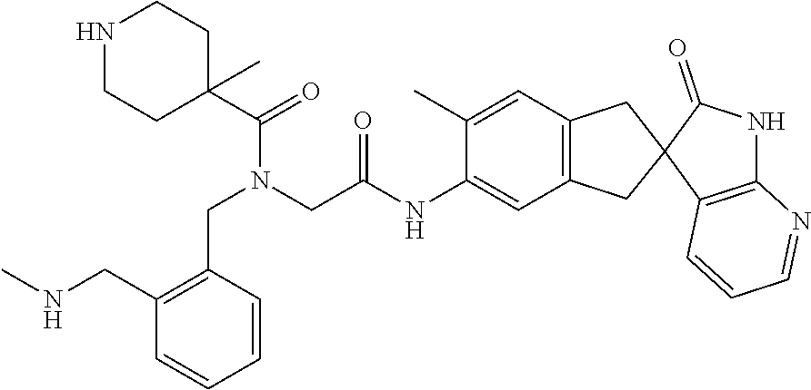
C1NCCC(C)(C(=O)N(CC(NC2=CC3=C(C=C2C)CC2(C3)C(=O)NC3=C2C=CC=N3)=O)CC2=C(CNC)C=CC=C2)C1
